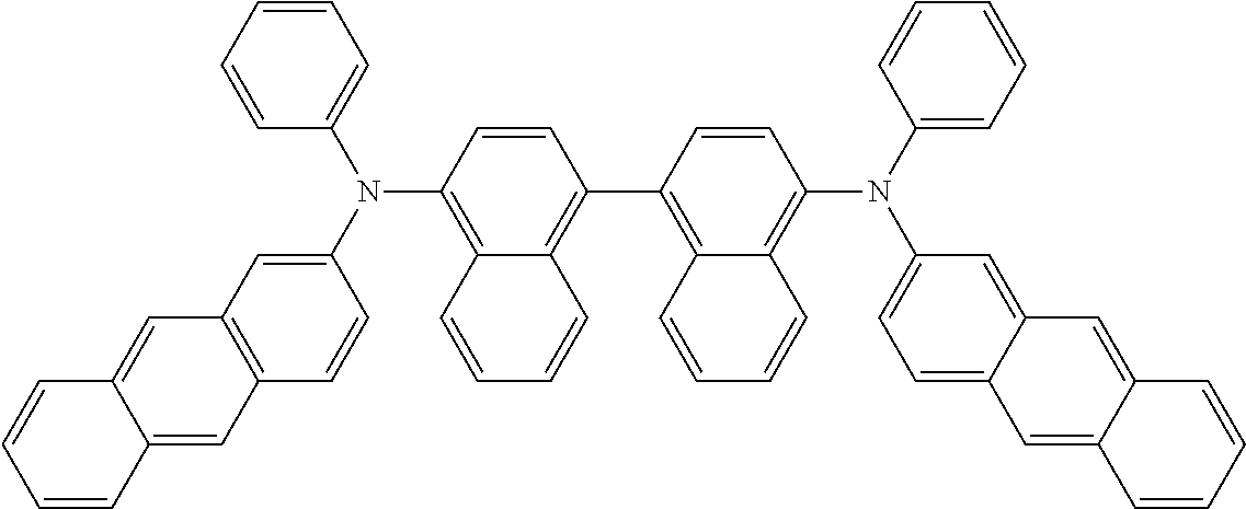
C1=CC=CC(N(C2=CC3=C(C=C2)C=C2C(=C3)C=CC=C2)C2=C3C(=C(C4=C5C(=C(N(C6=CC=CC=C6)C6=CC=C7C(=C6)C=C6C(=C7)C=CC=C6)C=C4)C=CC=C5)C=C2)C=CC=C3)=C1
